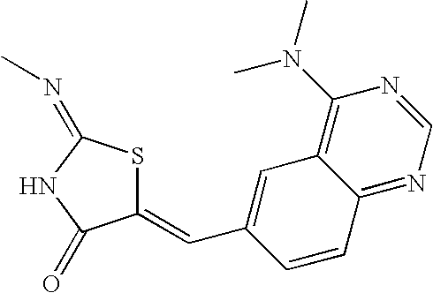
C1(=CC2=CC3=C(N(C)C)N=CN=C3C=C2)SC(=NC)NC1=O
